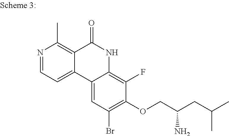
N1=CC=C2C(=C1C)C(=O)NC1=C(F)C(OCC(N)CC(C)C)=C(Br)C=C21
